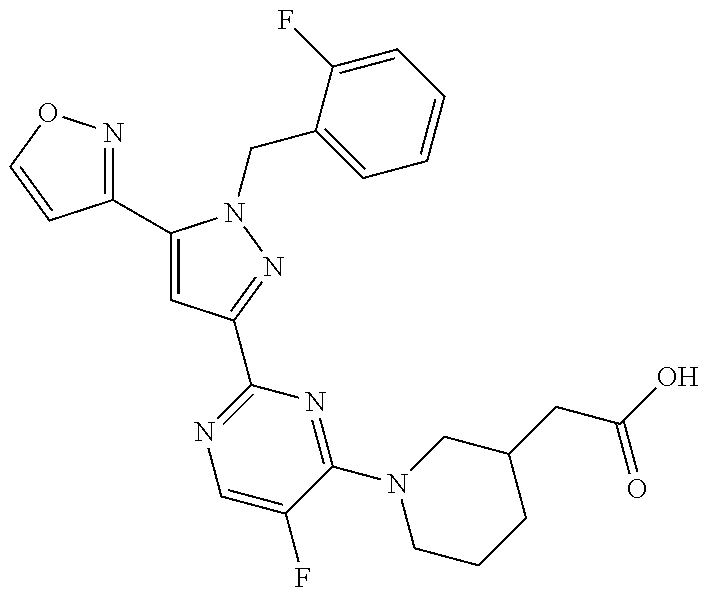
C1(C2=CC(C3=NC=C(F)C(N4CCCC(CC(O)=O)C4)=N3)=NN2CC2=CC=CC=C2F)=NOC=C1
